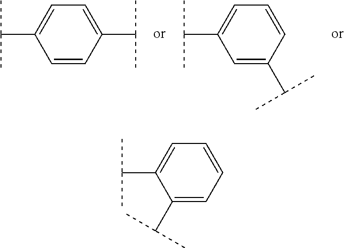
C1=C(C(C)C)C=CC(C(C)C)=C1.C1=CC(C(C)C)=CC(C(C)C)=C1.C1=CC=C(C(C)C)C(C(C)C)=C1
